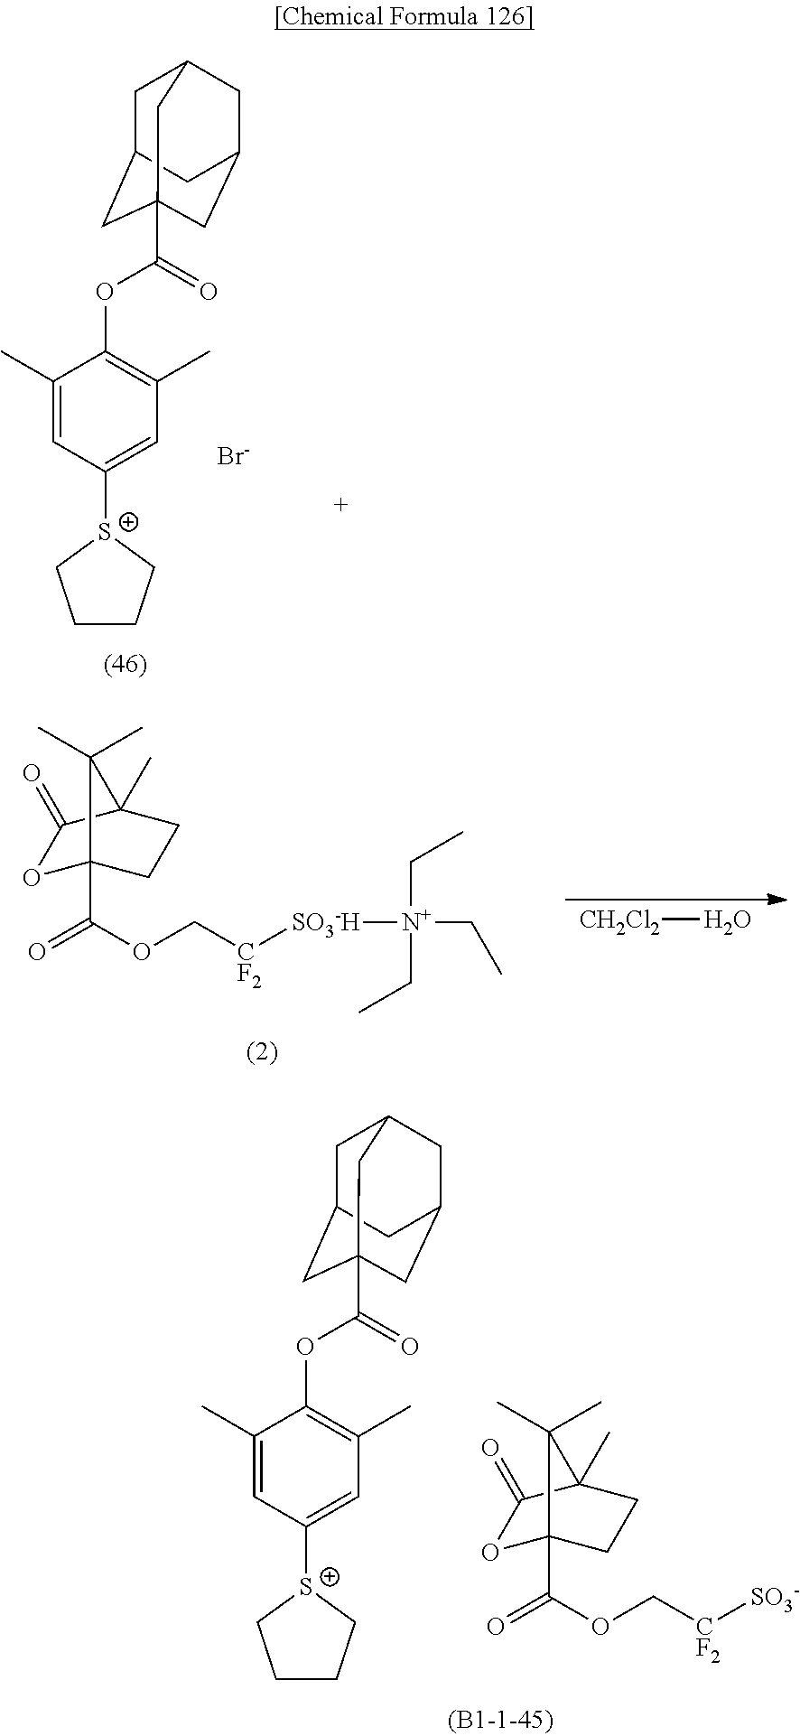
[CH2Cl2]O.O1C2(C(OC[CF2][SO3-H][N+](CC)(CC)CC)=O)CCC(C)(C1=O)C2(C)C.[Br-].C1C2CC3(C(=O)OC4=C(C)C=C([S+]5CCCC5)C=C4C)CC(CC1C3)C2.O1C2(C(OC[CF2][SO3-])=O)CCC(C)(C1=O)C2(C)C.C1C2CC3(C(=O)OC4=C(C)C=C([S+]5CCCC5)C=C4C)CC(CC1C3)C2
